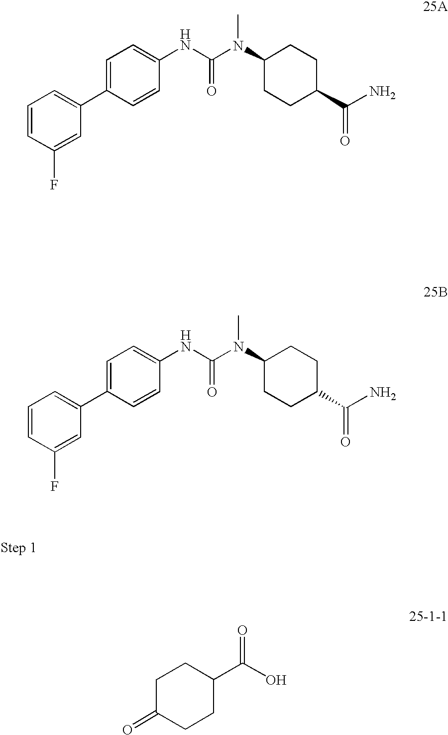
C1=CC=C(C2=CC=C(NC(=O)N(C)C3CCC(C(=O)N)CC3)C=C2)C=C1F.C1=CC=C(C2=CC=C(NC(=O)N(C)C3CCC(C(=O)N)CC3)C=C2)C=C1F.C1C(=O)CCC(C(=O)O)C1
